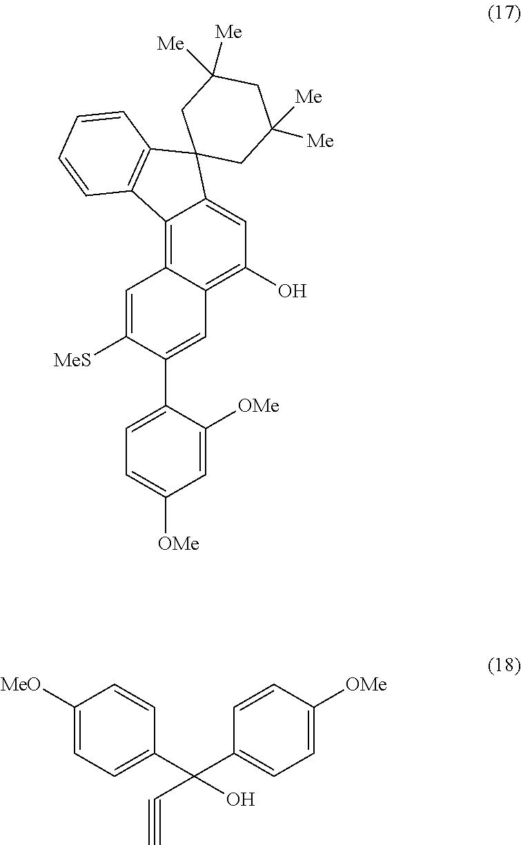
C12=C3C(=C(O)C=C1C1(C4=C2C=CC=C4)CC([Me])([Me])CC([Me])([Me])C1)C=C(C1=CC=C([OMe])C=C1[OMe])C([MeS])=C3.C1([MeO])=CC=C(C(C2=CC=C([OMe])C=C2)(O)C#C)C=C1
